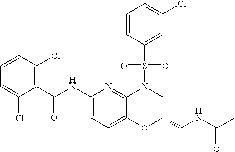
C1(C(NC2=CC=C3C(=N2)N(S(C2=CC(Cl)=CC=C2)(=O)=O)CC(CNC(C)=O)O3)=O)=C(Cl)C=CC=C1Cl
